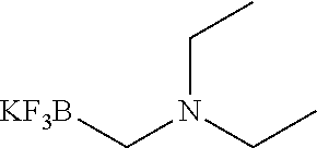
C(N(CC)C[KF3B])C
